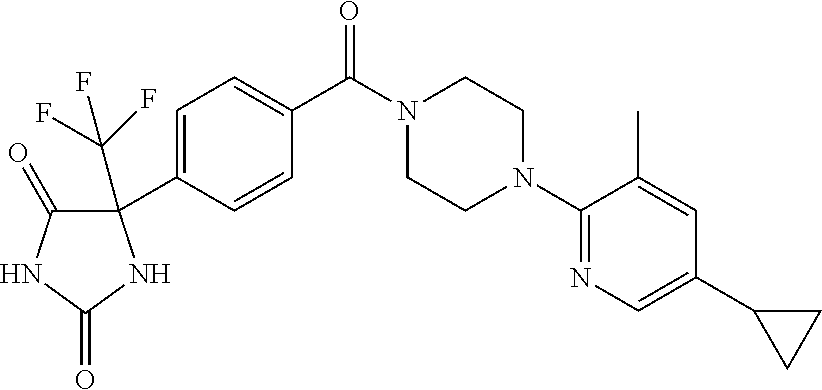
C1=C(C2(C(F)(F)F)C(=O)NC(=O)N2)C=CC(C(N2CCN(C3=NC=C(C4CC4)C=C3C)CC2)=O)=C1
